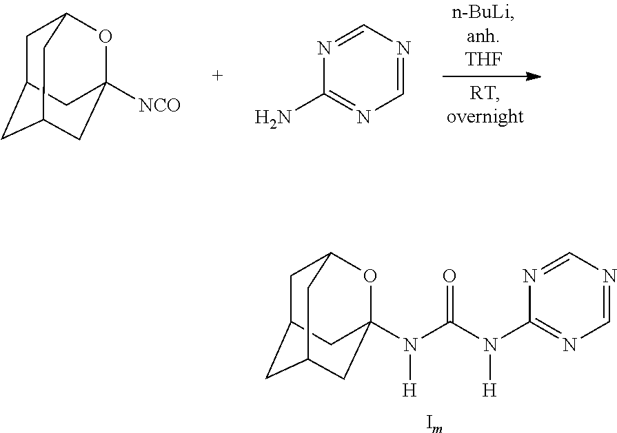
C1C2CC3CC(N(C(N(C4=NC=NC=N4)[H])=O)[H])(OC1C3)C2.[Im].C1C2CC3CC([NCO])(OC1C3)C2.C1(N)=NC=NC=N1
